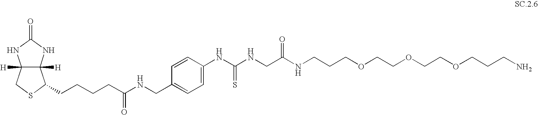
C12([H])C([H])(NC(=O)N1)C(CCCCC(NCC1=CC=C(NC(NCC(NCCCOCCOCCOCCCN)=O)=S)C=C1)=O)SC2
